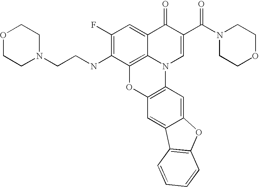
C12=C3C(=CC(F)=C1NCCN1CCOCC1)C(=O)C(C(=O)N1CCOCC1)=CN3C1=C(O2)C=C2C(=C1)OC1=C2C=CC=C1
